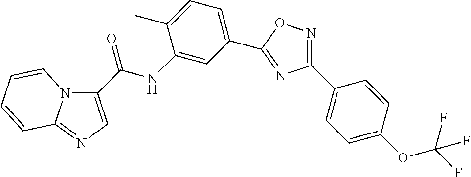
N12C(C(NC3=CC(C4=NC(C5=CC=C(OC(F)(F)F)C=C5)=NO4)=CC=C3C)=O)=CN=C1C=CC=C2
